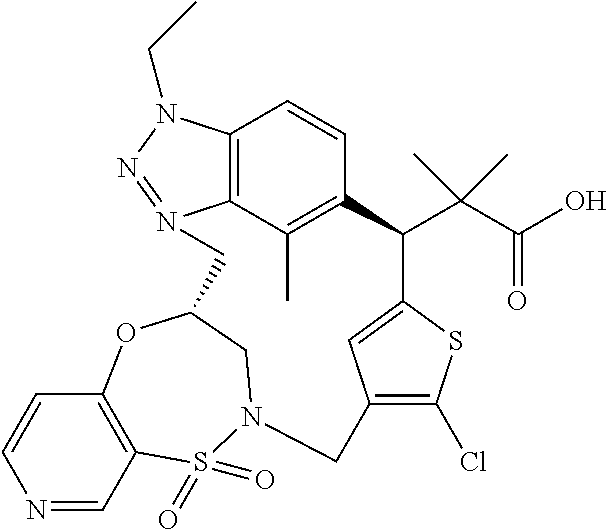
C12=C3C(C)=C(C=C1)C(C(C(O)=O)(C)C)C1=CC(=C(Cl)S1)CN1S(=O)(=O)C4=C(C=CN=C4)OC(CN3=NN2CC)C1
